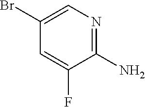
C1(N)=NC=C(Br)C=C1F
